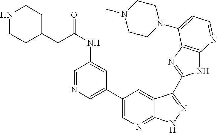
C1(C2=CN=CC(NC(CC3CCNCC3)=O)=C2)=CN=C2C(=C1)C(C1=NC3=C(N1)N=CC=C3N1CCN(C)CC1)=NN2
